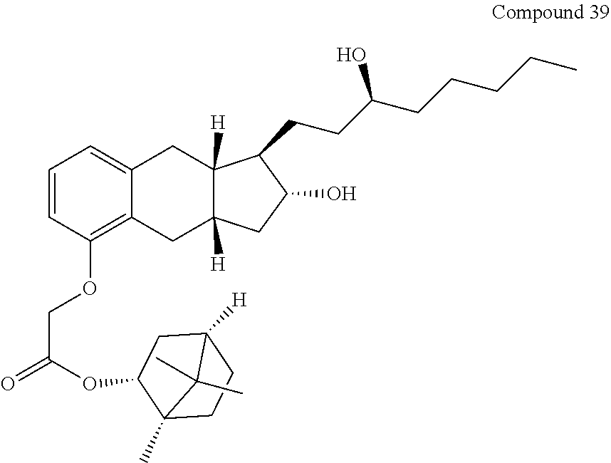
C1=CC(OCC(=O)OC2C3(C)CCC([H])(C2)C3(C)C)=C2C(=C1)CC1([H])C([H])(C2)CC(O)C1CCC(CCCCC)O
